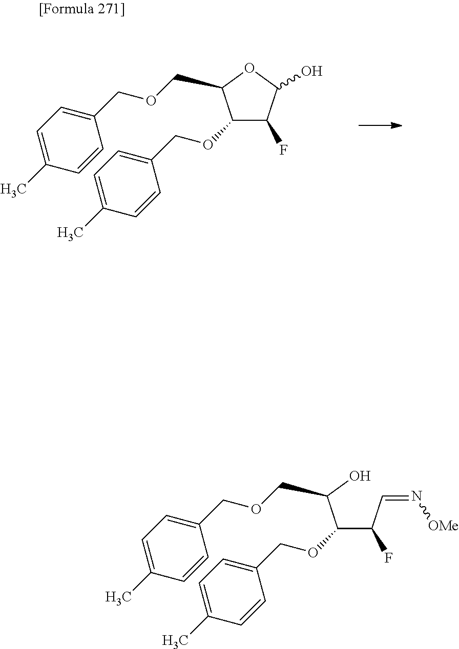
C1=C(C)C=CC(COCC2OC(O)C(F)C2OCC2=CC=C(C)C=C2)=C1.C1=C(C)C=CC(COCC(O)C(C(C=N[OMe])F)OCC2=CC=C(C)C=C2)=C1
